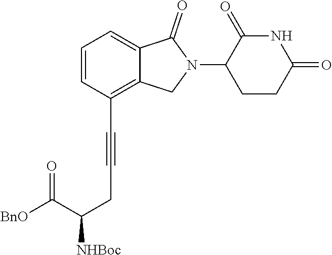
C1=CC(C#CCC(C([BnO])=O)[NHBoc])=C2C(=C1)C(=O)N(C1C(=O)NC(=O)CC1)C2
